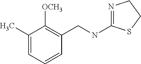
N1=C(NCC2=C([OCH3])C(C)=CC=C2)SCC1
